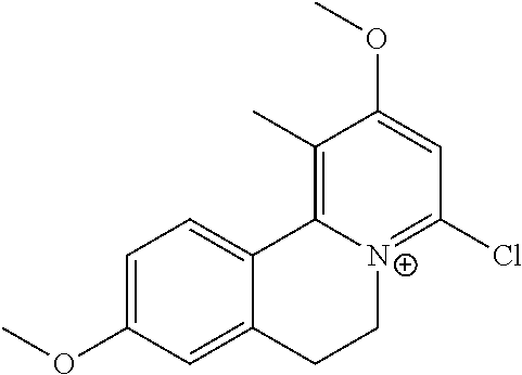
C1=C(OC)C=C2C(=C1)C1=C(C)C(OC)=CC(Cl)=[N+]1CC2
